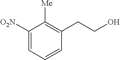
C1([O2N])=CC=CC(CCO)=C1[Me]
